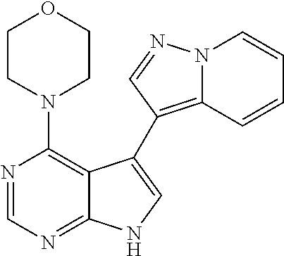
N1(C2=C3C(=NC=N2)NC=C3C2=C3N(N=C2)C=CC=C3)CCOCC1
